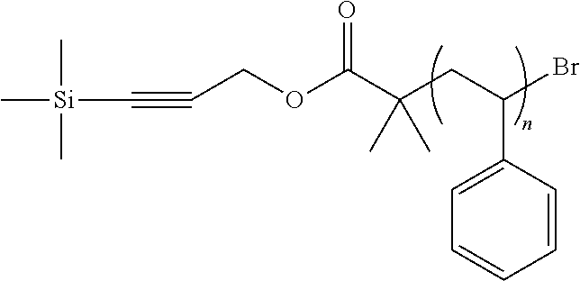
C(CC(C1=CC=CC=C1)Br)(C(OCC#C[Si](C)(C)C)=O)(C)C
